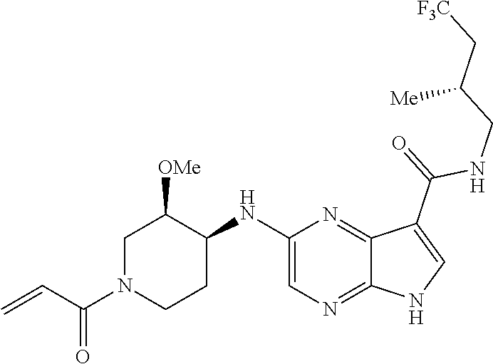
C1N(C(C=C)=O)CCC(NC2=CN=C3C(=N2)C(C(=O)NCC([Me])C[F3C])=CN3)C1[OMe]
